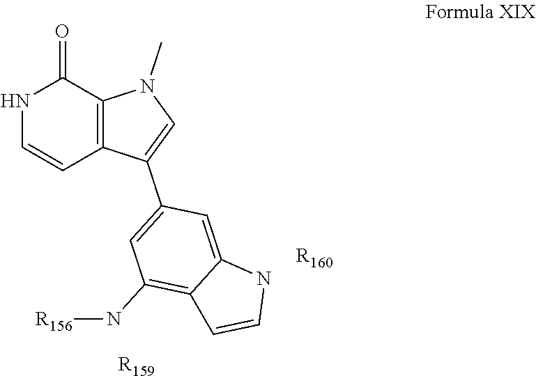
N1C=CC2=C(C1=O)N(C)C=C2C1=CC(N[R156])=C2C(=C1)NC=C2.[R159].[R160]
